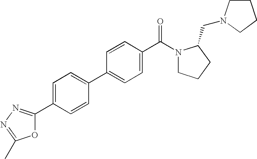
C1=C(C2=NN=C(C)O2)C=CC(C2=CC=C(C(=O)N3CCCC3CN3CCCC3)C=C2)=C1
